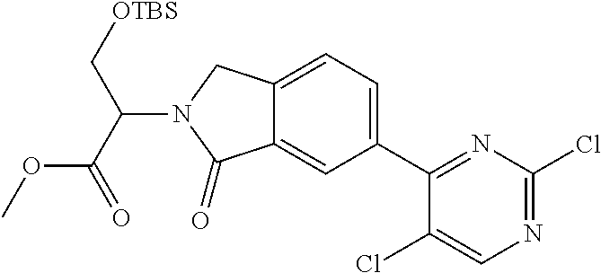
C(N1C(=O)C2=CC(C3=NC(Cl)=NC=C3Cl)=CC=C2C1)(C(=O)OC)C[OTBS]
